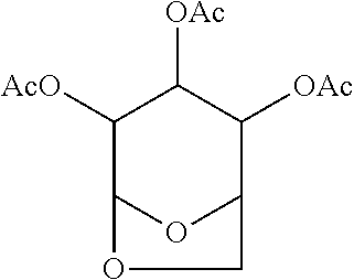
C1([AcO])C2OC(C([OAc])C1[OAc])CO2
